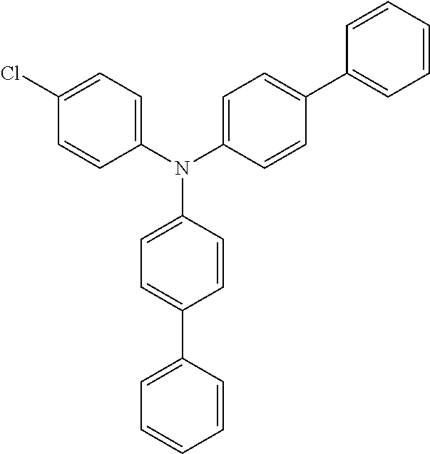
C1(C2=CC=CC=C2)=CC=C(N(C2=CC=C(C3=CC=CC=C3)C=C2)C2=CC=C(Cl)C=C2)C=C1
